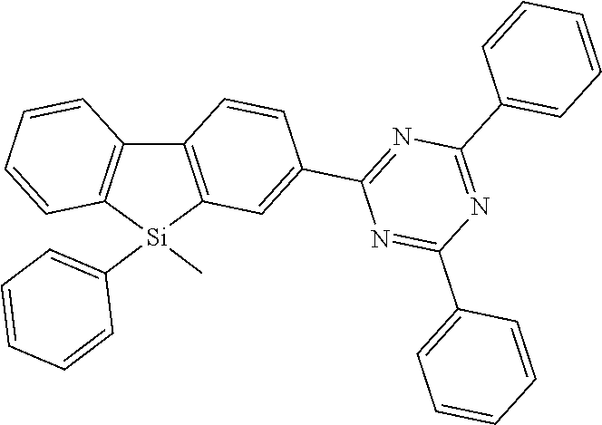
C12=C([Si](C3=CC=CC=C3)(C)C3=C1C=CC(C1=NC(C4=CC=CC=C4)=NC(C4=CC=CC=C4)=N1)=C3)C=CC=C2
